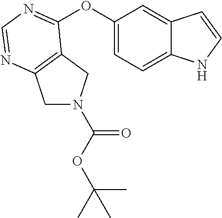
O(C1=CC=C2C(=C1)C=CN2)C1=NC=NC2=C1CN(C(=O)OC(C)(C)C)C2
